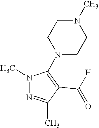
N1(C)N=C(C)C(C(=O)[H])=C1N1CCN(C)CC1
